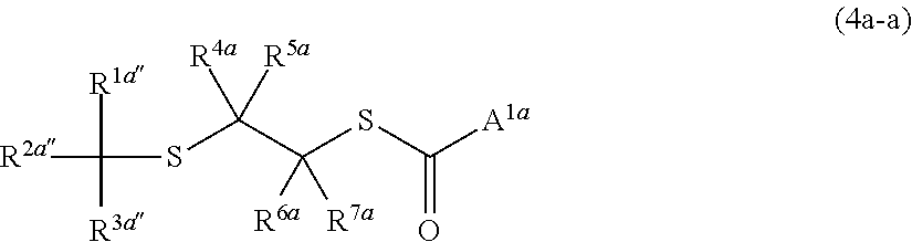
[R2a]C(SC(C(SC([A1a])=O)([R6a])[R7a])([R5a])[R4a])([R1a])[R3a]
